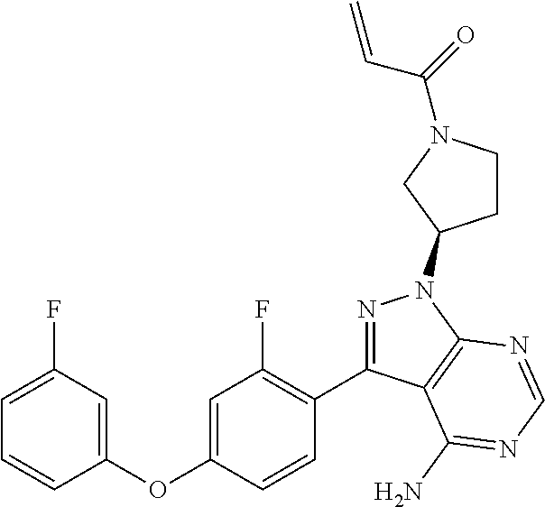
C1(OC2=CC(F)=C(C3=NN(C4CCN(C(=O)C=C)C4)C4=C3C(N)=NC=N4)C=C2)=CC(F)=CC=C1
